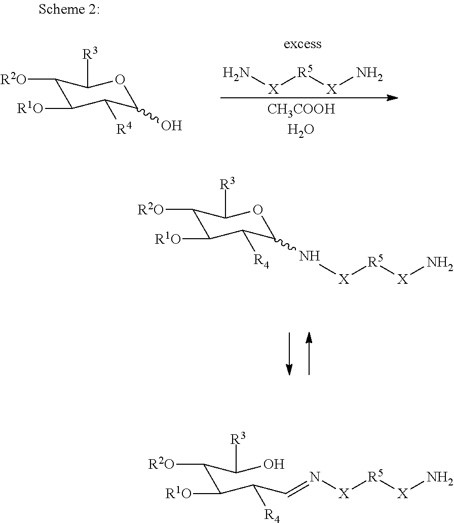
C1([R2O])C([R1O])C([R4])C(O)OC1[R3].N[X][R5][X]N.C1([R2O])C([R1O])C([R4])C(N[X][R5][X]N)OC1[R3].C(C(C([R4])C=N[X][R5][X]N)[R1O])(C(O)[R3])[R2O]
